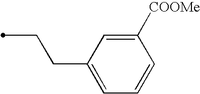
C(C1=CC=CC([COOMe])=C1)CC
